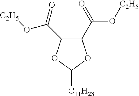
C1(C(=O)O[C2H5])C(C(=O)O[C2H5])OC([C11H23])O1
